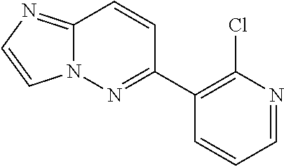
N12C(=NC=C1)C=CC(C1=C(Cl)N=CC=C1)=N2
